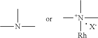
C[N+](C)(C)[Rh].[X-].CN(C)C
